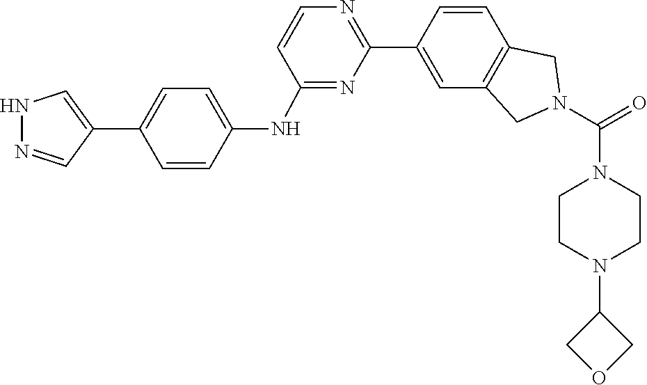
O=C(N1CC2=C(C=CC(C3=NC=CC(NC4=CC=C(C5=CNN=C5)C=C4)=N3)=C2)C1)N1CCN(C2COC2)CC1
